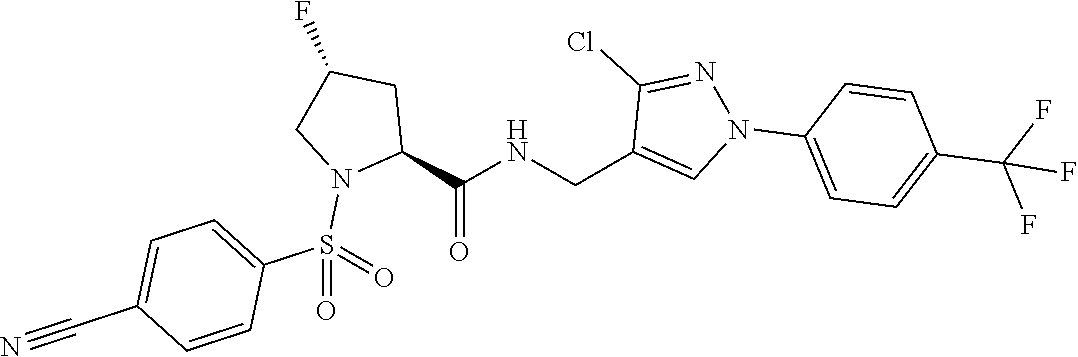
C1(CNC(C2CC(F)CN2S(=O)(C2=CC=C(C#N)C=C2)=O)=O)=CN(C2=CC=C(C(F)(F)F)C=C2)N=C1Cl
